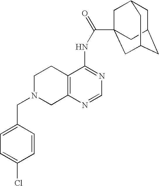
C1N(CC2=CC=C(Cl)C=C2)CC2=C(C1)C(NC(=O)C13CC4CC(CC(C1)C4)C3)=NC=N2
